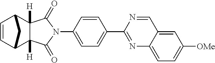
N1(C2=CC=C(C3=NC4=CC=C([OMe])C=C4C=N3)C=C2)C(=O)C2([H])C([H])(C1=O)C1C=CC2C1
